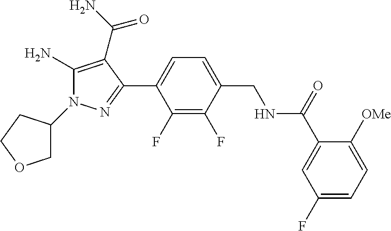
C1(F)=C(F)C(C2=NN(C3COCC3)C(N)=C2C(=O)N)=CC=C1CNC(C1=CC(F)=CC=C1[OMe])=O
